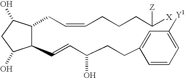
C(C=CCCCC([Z])[X])C1C(C=CC(CCC2=CC([Y1])=CC=C2)O)C(O)CC1O
